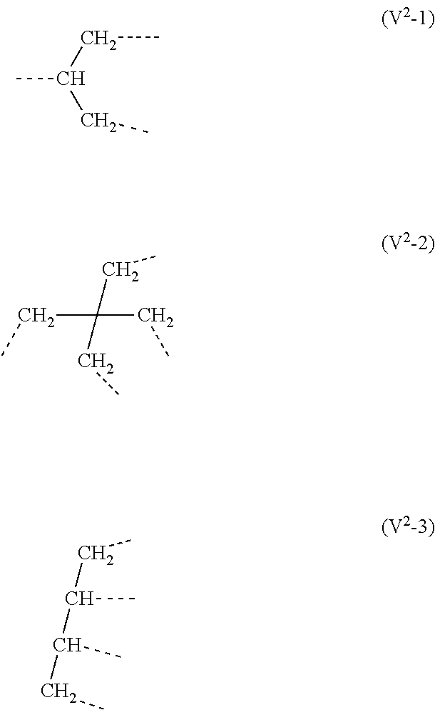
CCC(CC)C.C(C(CC)(CC)CC)C.C(CC)(C(CC)C)C
